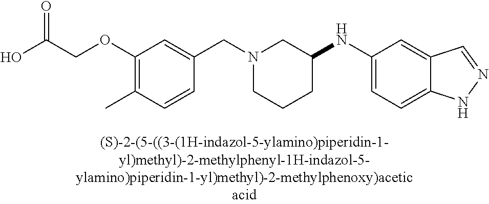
C1(OCC(O)=O)=C(C)C=CC(CN2CCCC(NC3=CC=C4C(=C3)C=NN4)C2)=C1
